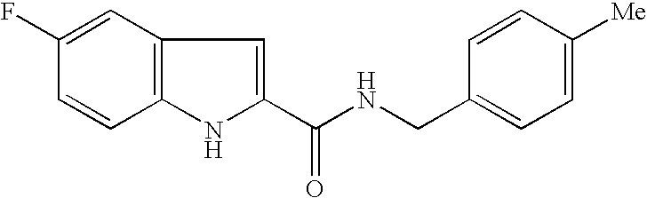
C12=C(C=C(F)C=C1)C=C(C(NCC1=CC=C([Me])C=C1)=O)N2
